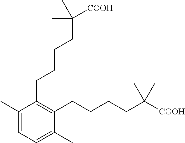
C1(C)=CC=C(C)C(CCCCC([COOH])(C)C)=C1CCCCC(C)([COOH])C
